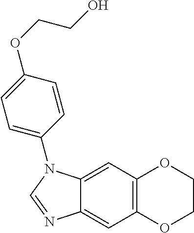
C12=C(C=C3C(=C1)N=CN3C1=CC=C(OCCO)C=C1)OCCO2
